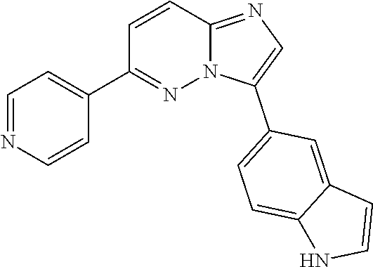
C1=C(C2=CC=C3C(=C2)C=CN3)N2C(=N1)C=CC(C1=CC=NC=C1)=N2
